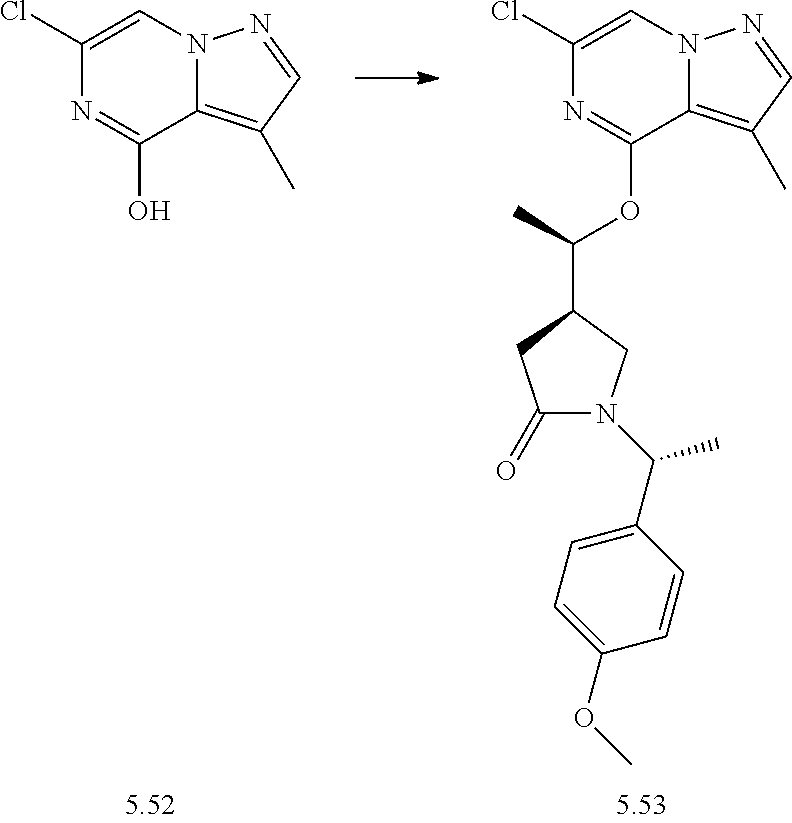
ClC1=CN2C(=C(C)C=N2)C(OC(C2CC(=O)N(C(C)C3=CC=C(OC)C=C3)C2)C)=N1.ClC1=CN2C(=C(C)C=N2)C(O)=N1
